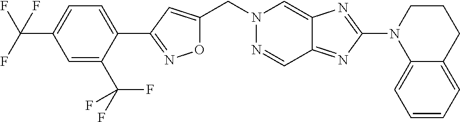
O1C(CN2N=CC3=NC(N4C5=CC=CC=C5CCC4)=NC3=C2)=CC(C2=CC=C(C(F)(F)F)C=C2C(F)(F)F)=N1
